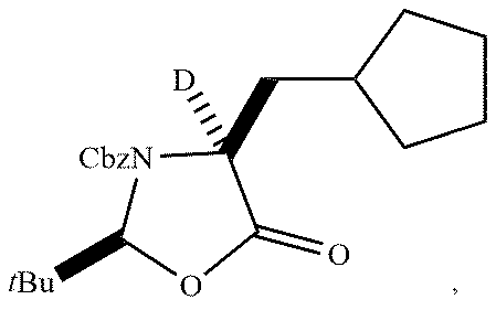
[CbzN]1C([tBu])OC(=O)C1(CC1CCCC1)[D]
